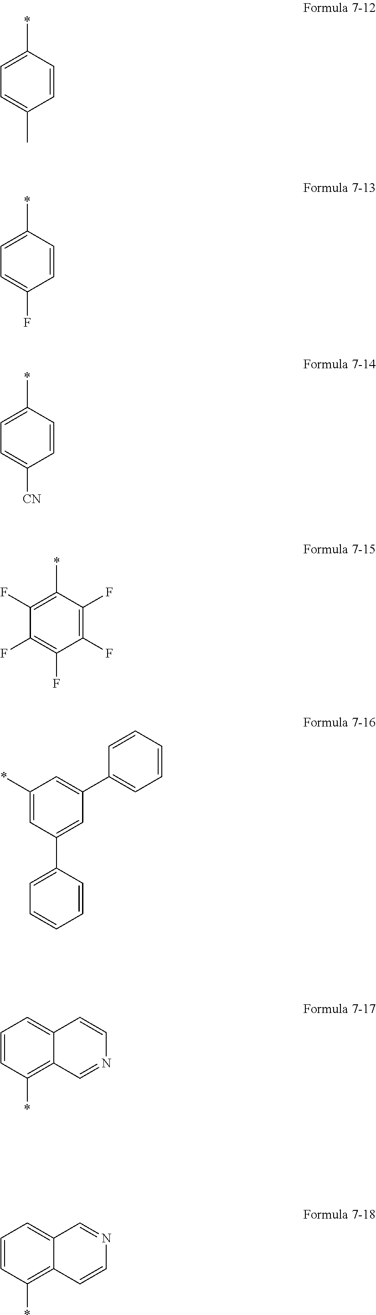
C1(*)=CC(C2=CC=CC=C2)=CC(C2=CC=CC=C2)=C1.C1=C(*)C=CC(C)=C1.C1=C(*)C=CC(F)=C1.C1=C(*)C=CC([CN])=C1.C1(F)=C(*)C(F)=C(F)C(F)=C1F.C1=CC(*)=C2C(=C1)C=CN=C2.C1=CC(*)=C2C(=C1)C=NC=C2
